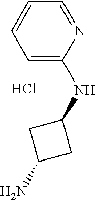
Cl.C1=CC=C(NC2CC(N)C2)N=C1
